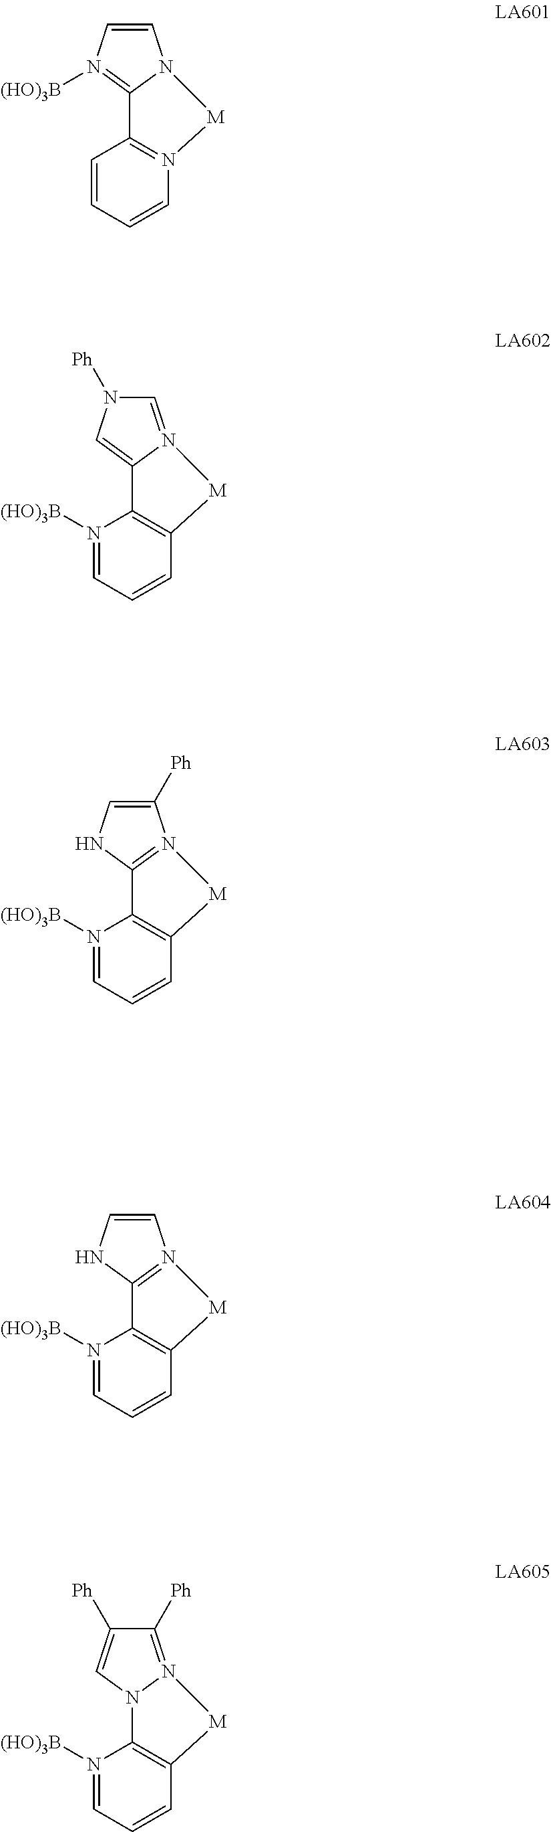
C12=N([M]C3=C1N([(HO)3B])=CC=C3)C([Ph])=CN2.C12=N([(HO)3B])C=CN1[M]N1=C2C=CC=C1.C12=CN([Ph])C=N1[M]C1=C2N([(HO)3B])=CC=C1.C12=N([M]C3=C1N([(HO)3B])=CC=C3)C=CN2.N12C3=C(C=CC=N3[(HO)3B])[M]N1=C([Ph])C([Ph])=C2
